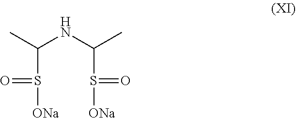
C(S([ONa])=O)(NC(S([ONa])=O)C)C
